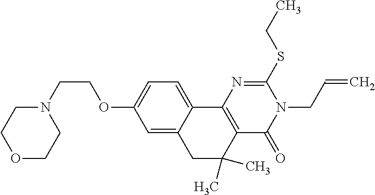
O1CCN(CCOC2=CC=C3C(=C2)CC(C)(C)C2=C3N=C(SCC)N(CC=C)C2=O)CC1
